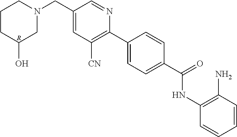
C1CC(O)CN(CC2=CC([CN])=C(C3=CC=C(C(NC4=C(N)C=CC=C4)=O)C=C3)N=C2)C1.[R]
